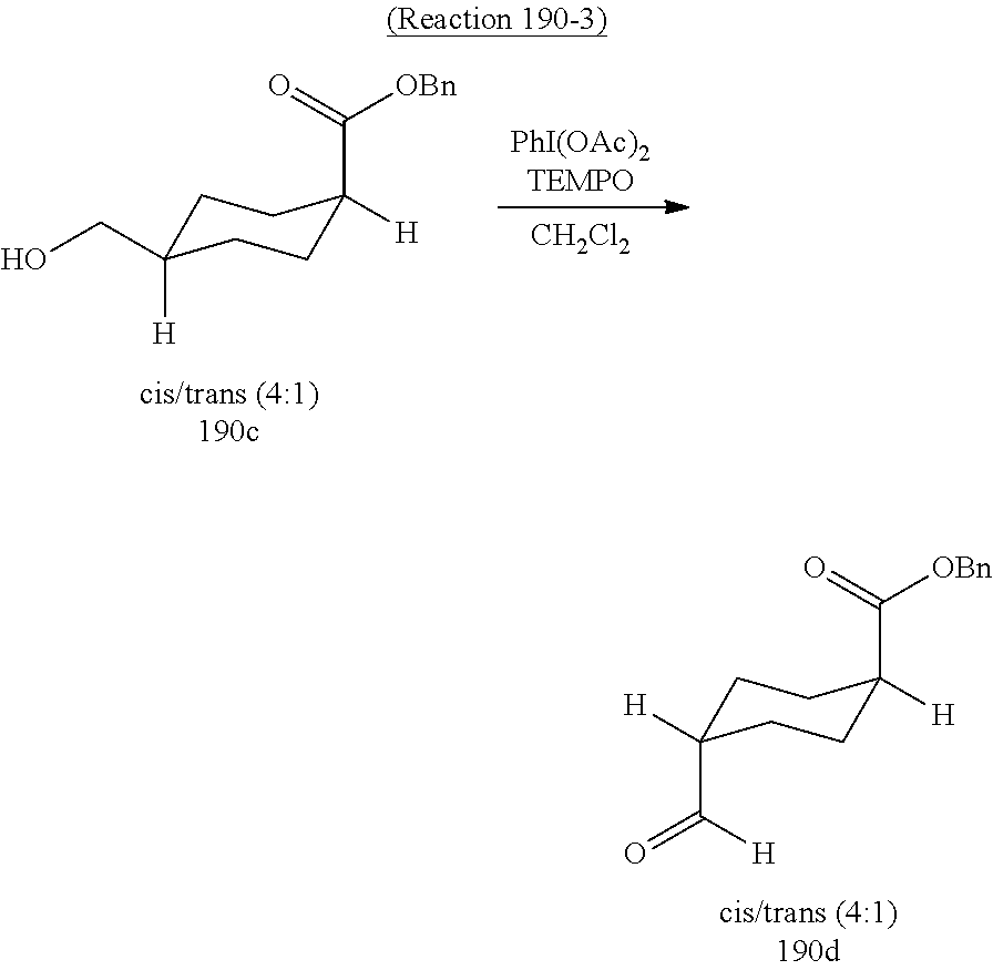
C1C(C(=O)[H])([H])CCC([H])(C(=O)[OBn])C1.[PhI(OAc)2TEMPO].[CH2Cl2].C1C([H])(CO)CCC([H])(C(=O)[OBn])C1
